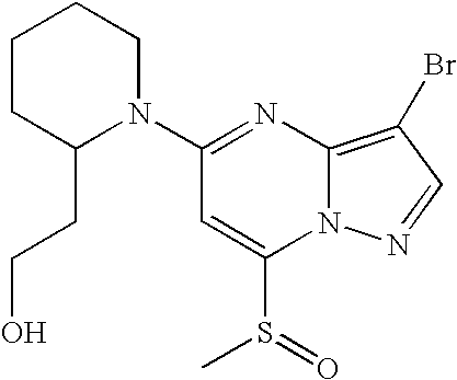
C1(N2CCCCC2CCO)=NC2=C(Br)C=NN2C(S(C)=O)=C1
